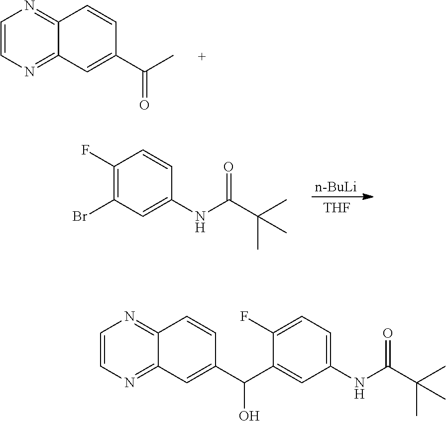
[n-BuLi].[THF].C1(F)=C(Br)C=C(NC(C(C)(C)C)=O)C=C1.C1=CN=C2C(=N1)C=CC(C(C)=O)=C2.C1=CN=C2C(=N1)C=CC(C(O)C1=CC(NC(C(C)(C)C)=O)=CC=C1F)=C2
